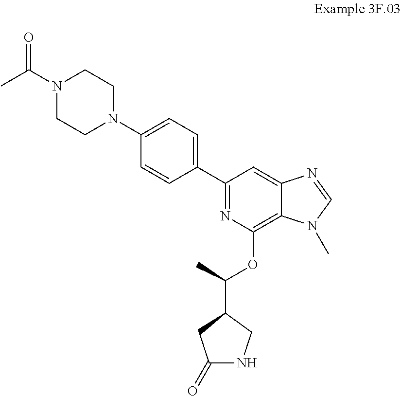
C1=C(N2CCN(C(C)=O)CC2)C=CC(C2=NC(OC(C3CC(=O)NC3)C)=C3C(=C2)N=CN3C)=C1
